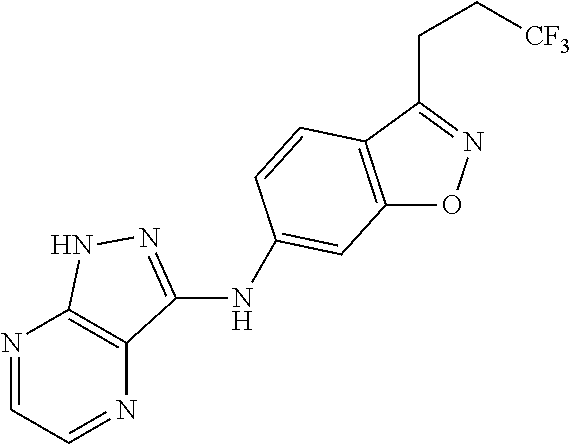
C12=C(C=CC(NC3=NNC4=C3N=CC=N4)=C1)C(CC[CF3])=NO2
